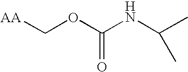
[AA]COC(NC(C)C)=O
